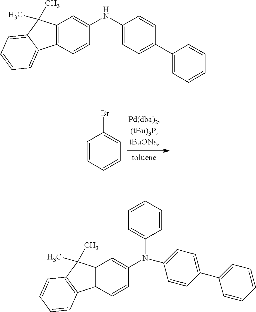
C12=C(C=CC(NC3=CC=C(C4=CC=CC=C4)C=C3)=C1)C1=CC=CC=C1C2(C)C.C1=CC=CC=C1Br.C12=C(C=CC(N(C3=CC=CC=C3)C3=CC=C(C4=CC=CC=C4)C=C3)=C1)C1=C(C2(C)C)C=CC=C1
